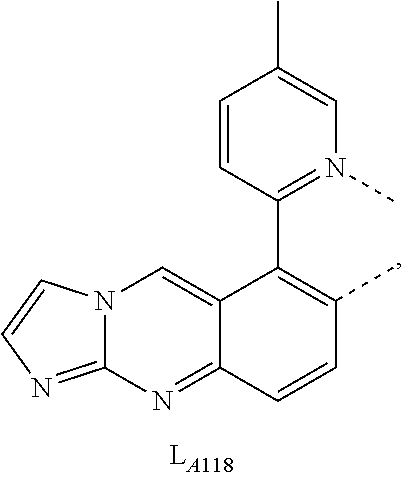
C12=NC3=NC=CN3C=C1C(C1=N(C)C=C(C)C=C1)=C(C)C=C2
